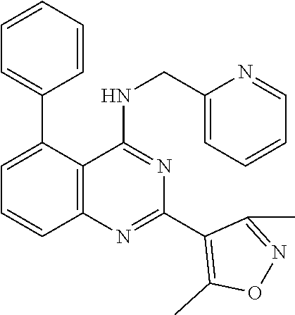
C1(C2=CC=CC3=C2C(NCC2=CC=CC=N2)=NC(C2=C(C)ON=C2C)=N3)=CC=CC=C1
